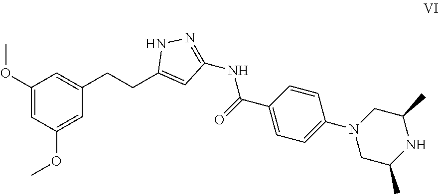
COC1=CC(OC)=CC(CCC2=CC(NC(C3=CC=C(N4CC(C)NC(C)C4)C=C3)=O)=NN2)=C1
